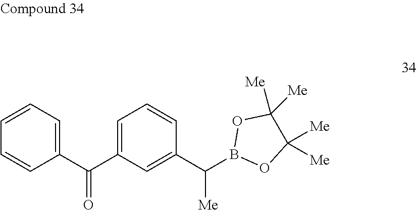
C1(C(C2=CC=CC(C(B3OC([Me])([Me])C([Me])([Me])O3)[Me])=C2)=O)=CC=CC=C1
